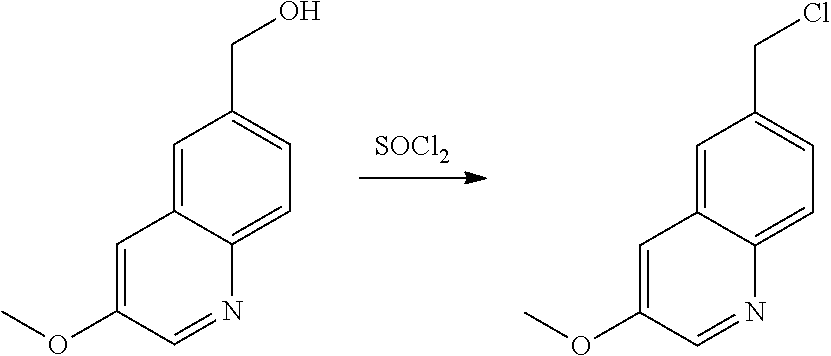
[SOCl2].C1=C2C(=CC=C1CCl)N=CC(OC)=C2.C1=C2C(=CC=C1CO)N=CC(OC)=C2
